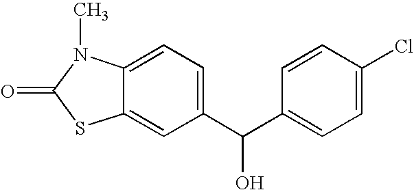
C12=CC(C(C3=CC=C(Cl)C=C3)O)=CC=C1N(C)C(=O)S2
